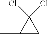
CC1CC1(Cl)Cl
